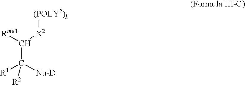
C(C([Nu-D])([R1])[R2])([Rme1])[X2][(POLY2)b]
